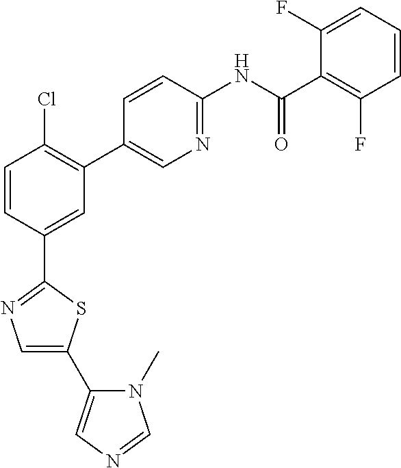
C1=CC(C2=NC=C(C3=CN=CN3C)S2)=CC(C2=CN=C(NC(C3=C(F)C=CC=C3F)=O)C=C2)=C1Cl
